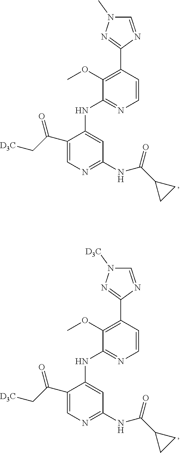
C1(C2=NN(C)C=N2)=C(OC)C(NC2=CC(NC(C3CC3)=O)=NC=C2C(C[D3C])=O)=NC=C1.C1(C2=NN([D3C])C=N2)=C(OC)C(NC2=CC(NC(C3CC3)=O)=NC=C2C(C[D3C])=O)=NC=C1
